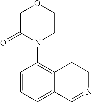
C12=CC=CC(N3CCOCC3=O)=C1CCN=C2
